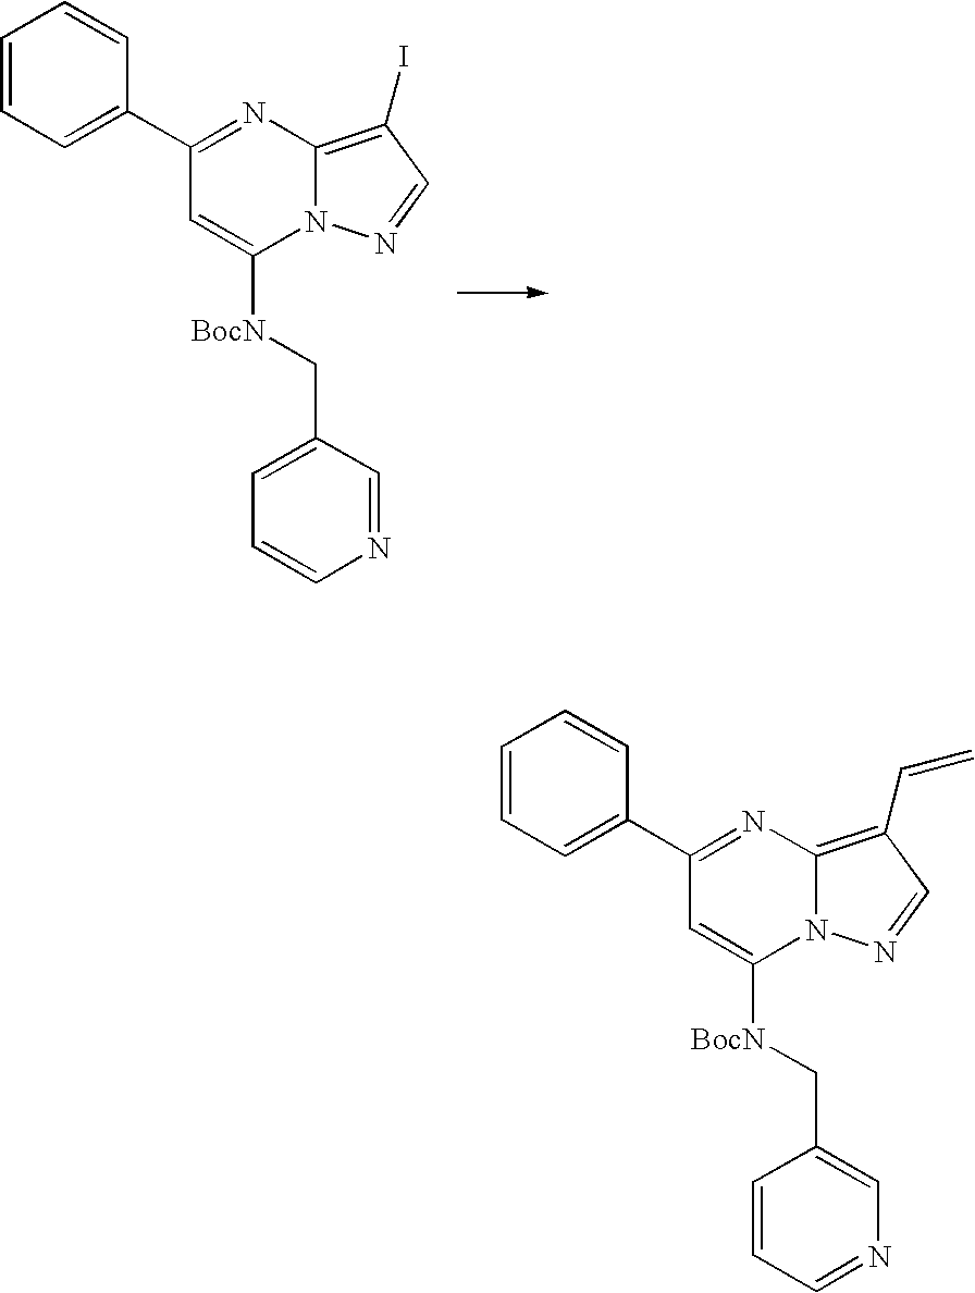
N12C(=C(I)C=N1)N=C(C1=CC=CC=C1)C=C2[BocN]CC1=CC=CN=C1.N12C(=C(C=C)C=N1)N=C(C1=CC=CC=C1)C=C2[BocN]CC1=CN=CC=C1
